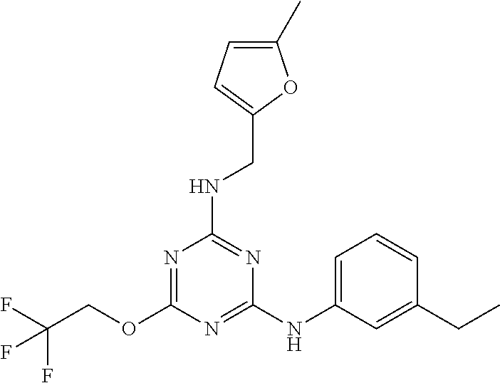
C1(NC2=CC=CC(CC)=C2)=NC(OCC(F)(F)F)=NC(NCC2=CC=C(C)O2)=N1
